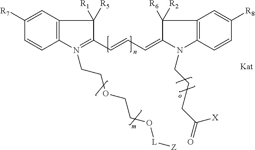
C12=C(C=C([R7])C=C1)C([R5])([R1])C(C=CC=C1C([R6])([R2])C3=C(N1CCCC([X])=O)C=CC([R8])=C3)=N2CCOCCO[L][Z]
